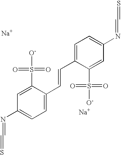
C1=C(S(=O)(=O)[O-])C(C=CC2=CC=C(N=C=S)C=C2S([O-])(=O)=O)=CC=C1N=C=S.[Na].[Na]
